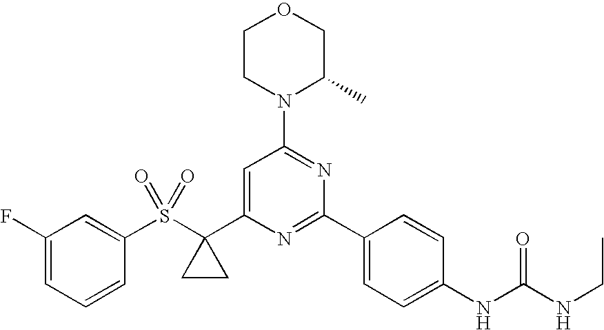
C1(S(=O)(=O)C2(C3=CC(N4C(C)COCC4)=NC(C4=CC=C(NC(NCC)=O)C=C4)=N3)CC2)=CC(F)=CC=C1
